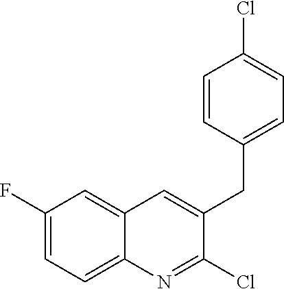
C1(F)=CC=C2C(=C1)C=C(CC1=CC=C(Cl)C=C1)C(Cl)=N2
